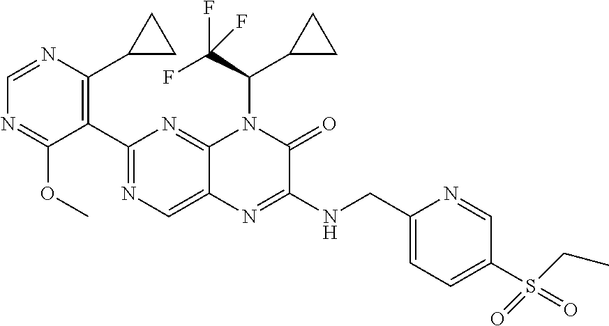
C1=NC(C2CC2)=C(C2=NC=C3C(=N2)N(C(C2CC2)C(F)(F)F)C(=O)C(NCC2=CC=C(S(CC)(=O)=O)C=N2)=N3)C(OC)=N1
